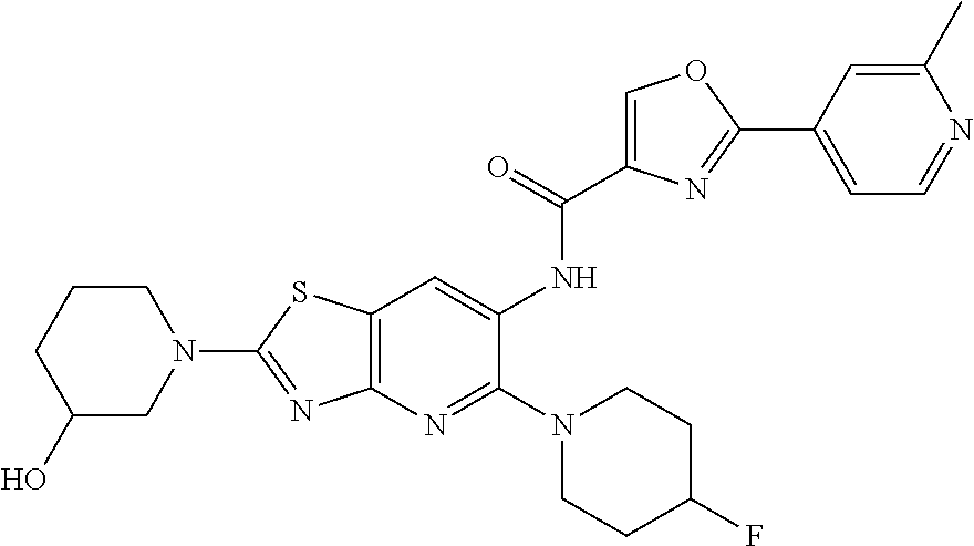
C12=C(N=C(N3CCC(F)CC3)C(NC(C3=COC(C4=CC=NC(C)=C4)=N3)=O)=C1)N=C(N1CCCC(O)C1)S2
